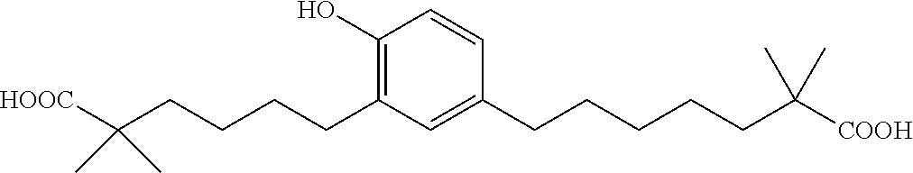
C1(CCCCC(C)(C)[HOOC])=C(O)C=CC(CCCCCC(C)(C)[COOH])=C1
